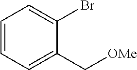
C1=CC=C(C[OMe])C(Br)=C1
